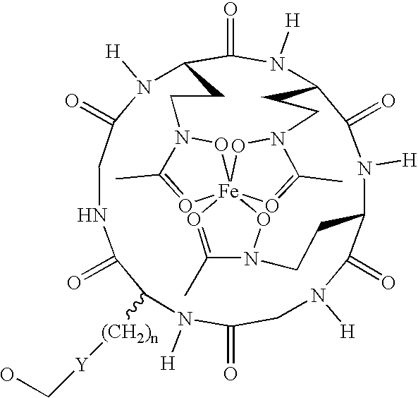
N1([H])C(=O)CN([H])C(=O)C2N([H])C(=O)C3N([H])C(=O)C(N([H])C(=O)CNC(=O)C1[(CH2)n][Y]CO)CCN1O[Fe]45(ON(C(C)=O4)CC2)(O=C1C)O=C(C)N(O5)CC3
